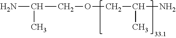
NC(C)COCC(C)N
